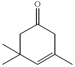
C1C(C)(C)C=C(C)CC1=O
